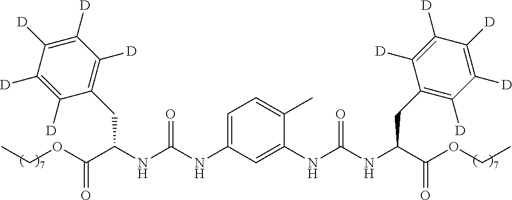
C1(CC(NC(NC2=CC=C(C)C(NC(NC(CC3=C([D])C([D])=C([D])C([D])=C3[D])C(OCC)=O)=O)=C2)=O)C(OCC)=O)=C([D])C([D])=C([D])C([D])=C1[D]
